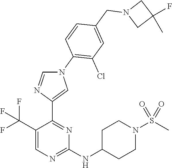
C1(C(F)(F)F)=CN=C(NC2CCN(S(C)(=O)=O)CC2)N=C1C1=CN(C2=C(Cl)C=C(CN3CC(C)(F)C3)C=C2)C=N1
